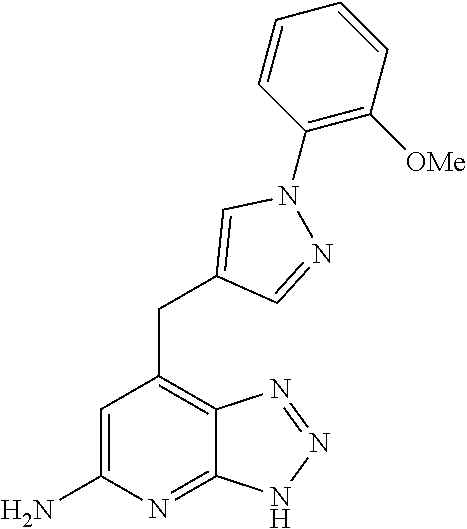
C1=C(N)N=C2C(=C1CC1=CN(C3=C([OMe])C=CC=C3)N=C1)N=NN2
